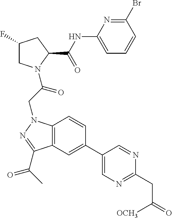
C1(NC(C2CC(F)CN2C(CN2C3=C(C(C(C)=O)=N2)C=C(C2=CN=C(CC(=O)[OCH3])N=C2)C=C3)=O)=O)=CC=CC(Br)=N1
